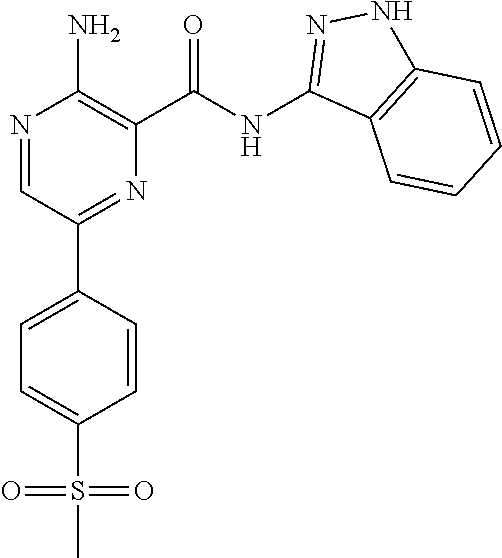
N1=CC(C2=CC=C(S(=O)(=O)C)C=C2)=NC(C(NC2=NNC3=C2C=CC=C3)=O)=C1N
